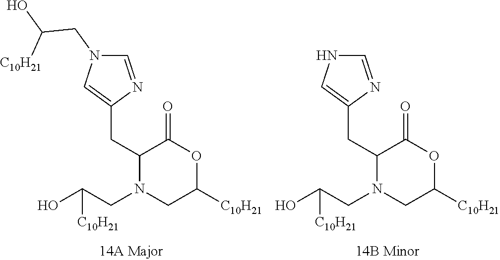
OC(CN1CC([C10H21])OC(=O)C1CC1=CN(CC(O)[C10H21])C=N1)[C10H21].N1(CC(O)[C10H21])CC([C10H21])OC(=O)C1CC1=CNC=N1
